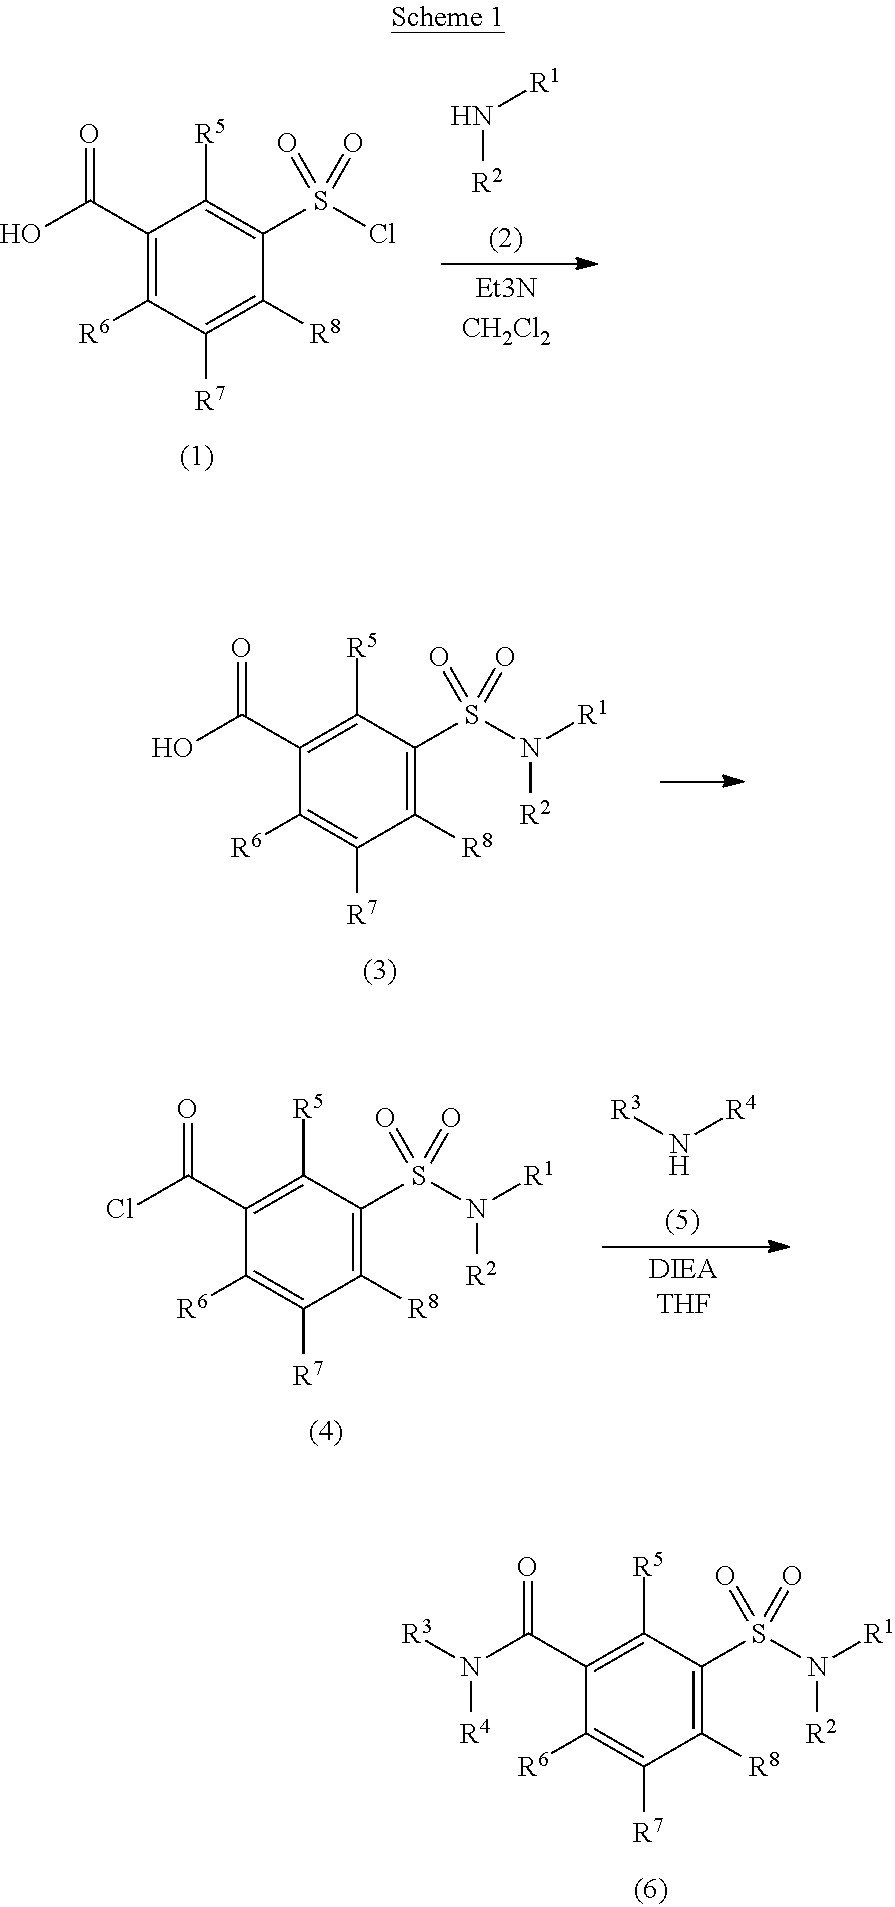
C1(C(N([R3])[R4])=O)=C([R5])C(S(N([R1])[R2])(=O)=O)=C([R8])C([R7])=C1[R6].N([R2])[R1].C1(C(O)=O)=C([R6])C([R7])=C([R8])C(S(Cl)(=O)=O)=C1[R5].C1(C(O)=O)=C([R5])C(S(N([R1])[R2])(=O)=O)=C([R8])C([R7])=C1[R6].C1(C(Cl)=O)=C([R5])C(S(N([R1])[R2])(=O)=O)=C([R8])C([R7])=C1[R6].[R3]N[R4]
